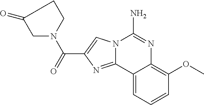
N12C(=NC(C(=O)N3CC(=O)CC3)=C1)C1=CC=CC(OC)=C1N=C2N
